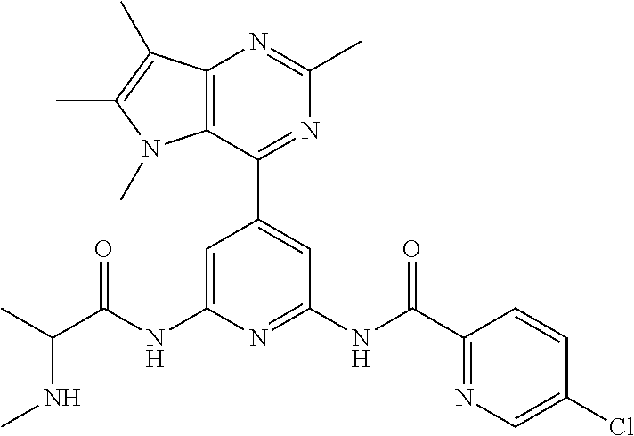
C1=C(NC(C(C)NC)=O)N=C(NC(C2=NC=C(Cl)C=C2)=O)C=C1C1=NC(C)=NC2=C1N(C)C(C)=C2C
